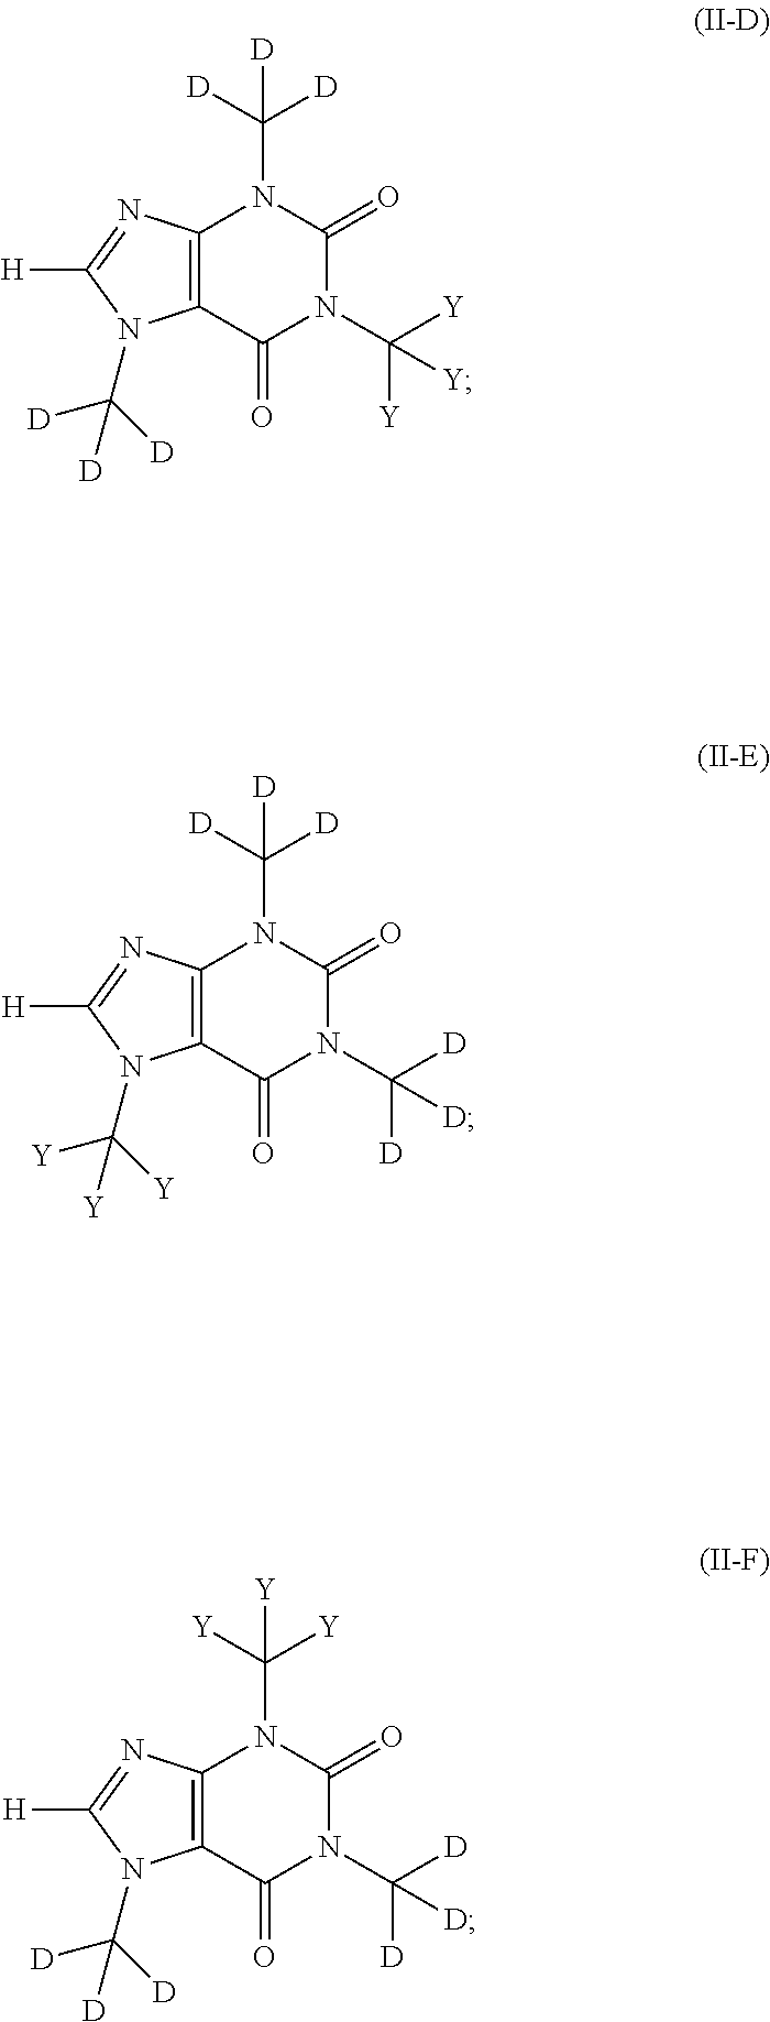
C12=C(C(=O)N(C([D])([D])[D])C(=O)N1C([D])([D])[D])N(C([Y])([Y])[Y])C([H])=N2.C12=C(C(=O)N(C([Y])([Y])[Y])C(=O)N1C([D])([D])[D])N(C([D])([D])[D])C([H])=N2.C12=C(C(=O)N(C([D])([D])[D])C(=O)N1C([Y])([Y])[Y])N(C([D])([D])[D])C([H])=N2
